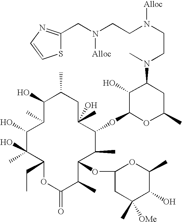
C1(O)C(C)C(O)C(O)(C)C(CC)OC(=O)C(C)C(OC2CC(C)([OMe])C(O)C(C)O2)C(C)C(OC2OC(C)CC(N(C)CCN(CCN(CC3=NC=CS3)[Alloc])[Alloc])C2O)C(C)(O)CC1C
